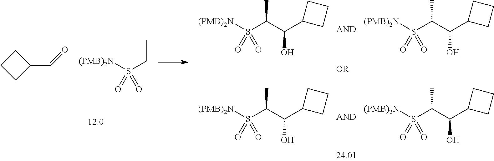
[(PMB)2N]S(C(C(C1CCC1)O)C)(=O)=O.[(PMB)2N]S(C(C(C1CCC1)O)C)(=O)=O.[(PMB)2N]S(C(C(C1CCC1)O)C)(=O)=O.[(PMB)2N]S(C(C(C1CCC1)O)C)(=O)=O.C1CCC1C=O.[(PMB)2N]S(CC)(=O)=O
